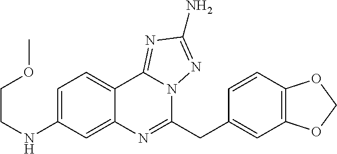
C(CNC1=CC=C2C(=C1)N=C(CC1=CC3=C(C=C1)OCO3)N1C2=NC(N)=N1)OC
